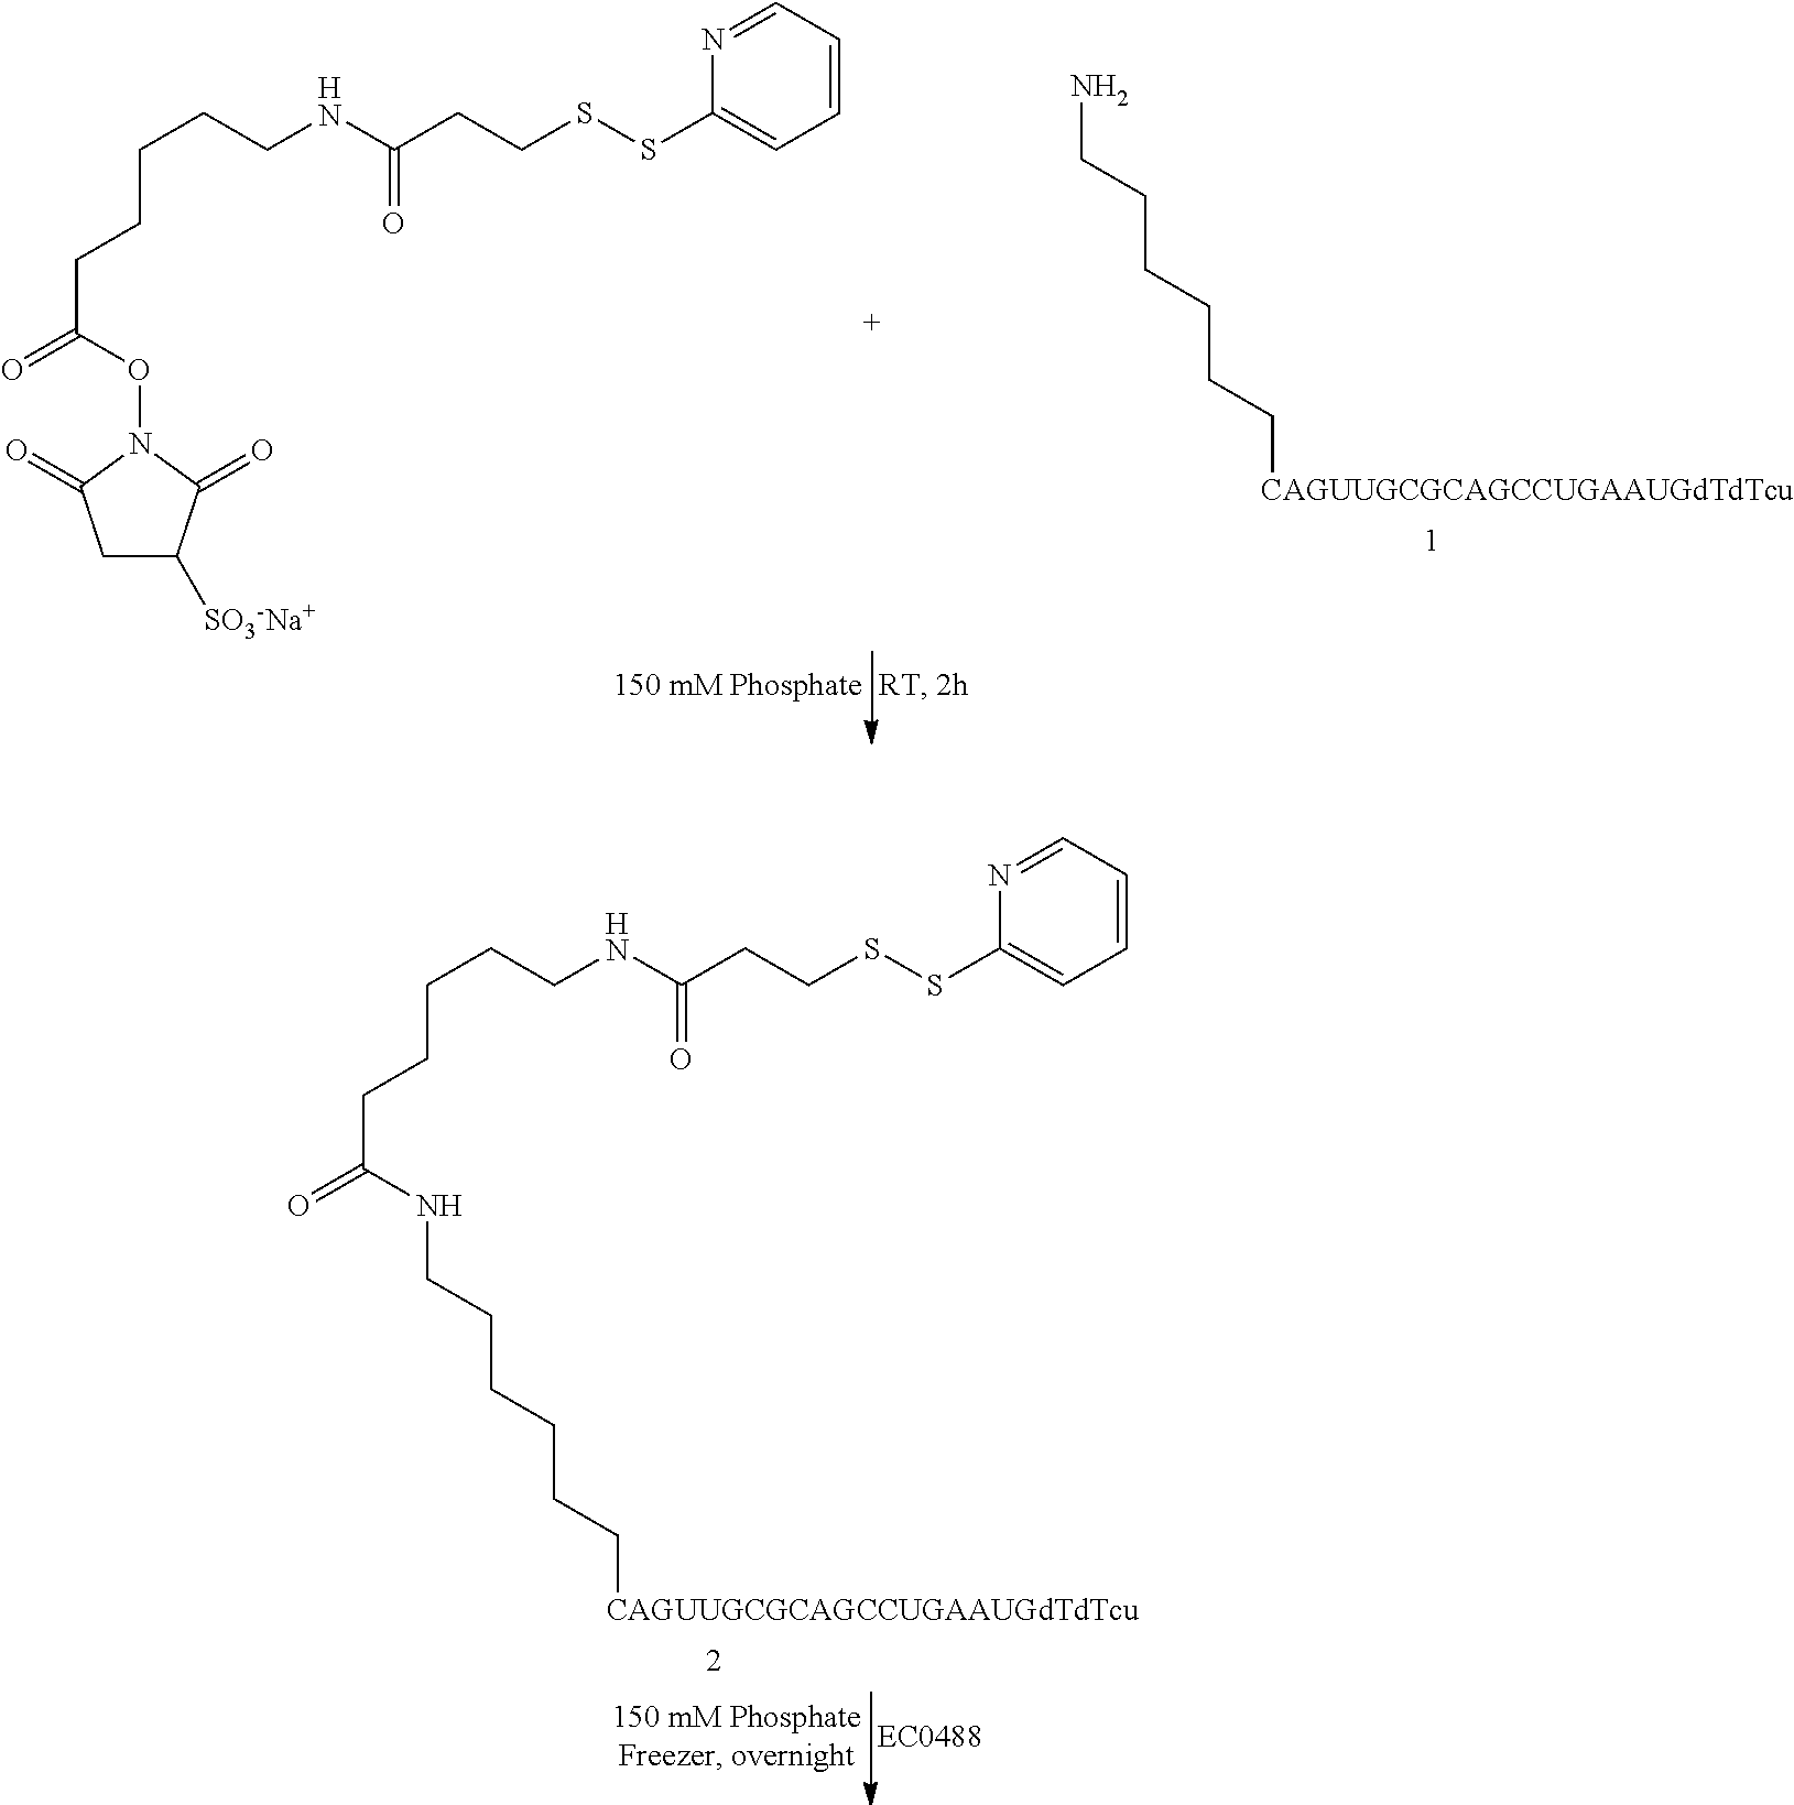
C1C([SO3-Na+])C(=O)N(OC(CCCCCNC(CCSSC2=CC=CC=N2)=O)=O)C1=O.NCCCCCC[CAGUUGCGCAGCCUGAAUGdTdTcu].N(CCCCCC[CAGUUGCGCAGCCUGAAUGdTdTcu])C(CCCCCNC(CCSSC1=CC=CC=N1)=O)=O
